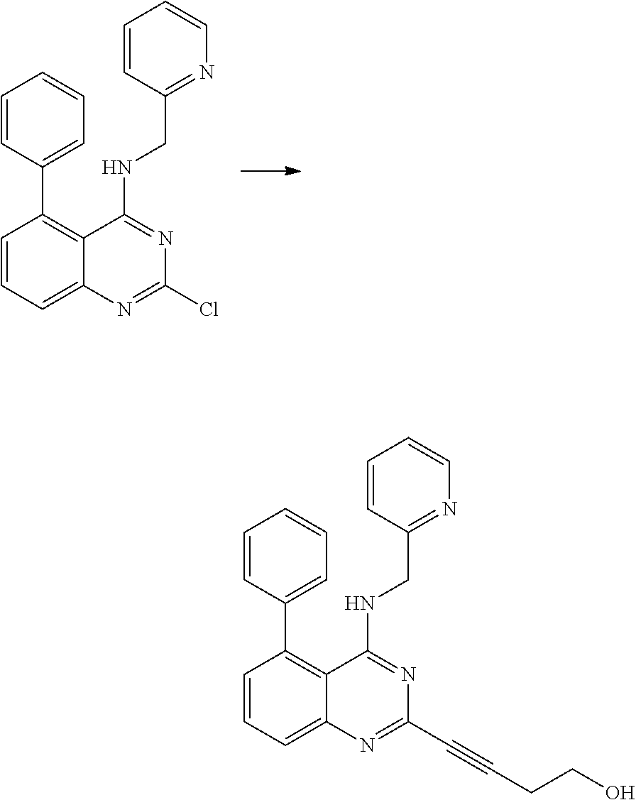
C1=CC(CNC2=NC(Cl)=NC3=CC=CC(C4=CC=CC=C4)=C23)=NC=C1.C1=CC(CNC2=NC(C#CCCO)=NC3=CC=CC(C4=CC=CC=C4)=C23)=NC=C1
